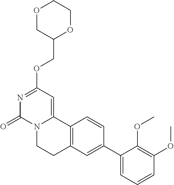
O1CC(COC2=NC(=O)N3C(=C2)C2=C(CC3)C=C(C3=CC=CC(OC)=C3OC)C=C2)OCC1
